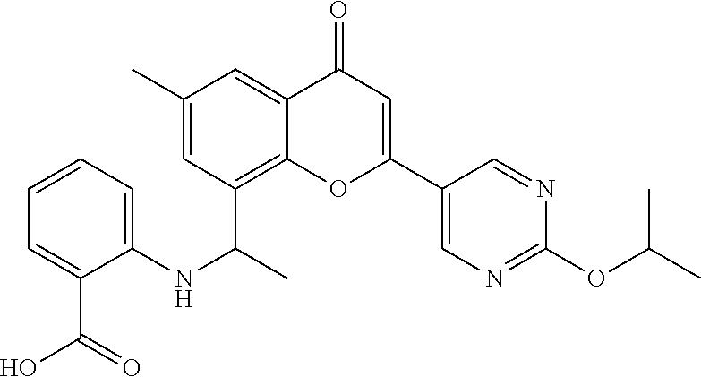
C1(C)=CC(C(C)NC2=CC=CC=C2C(=O)O)=C2C(=C1)C(=O)C=C(C1=CN=C(OC(C)C)N=C1)O2
